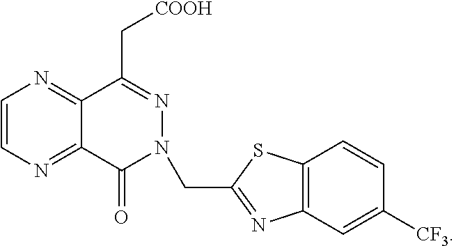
C12=C(C=C([CF3])C=C1)N=C(CN1C(=O)C3=NC=CN=C3C(C[COOH])=N1)S2
